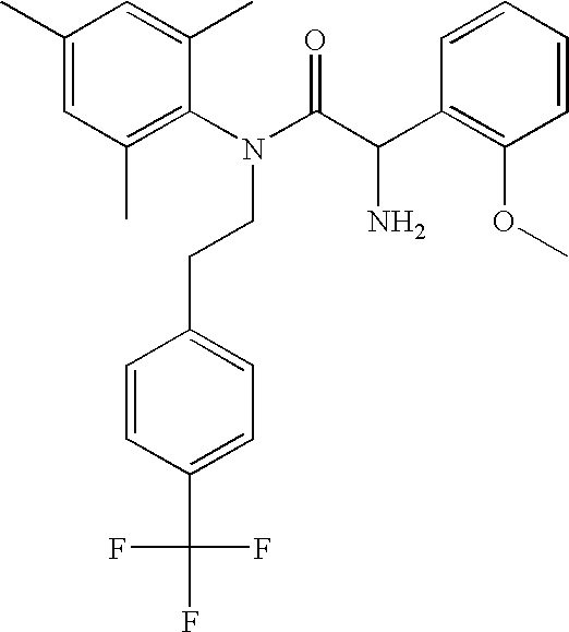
C1(N(CCC2=CC=C(C(F)(F)F)C=C2)C(C(C2=C(OC)C=CC=C2)N)=O)=C(C)C=C(C)C=C1C
